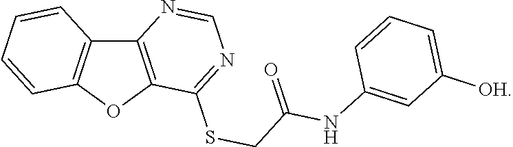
C12=C(OC3=C1C=CC=C3)C(SCC(NC1=CC([OH])=CC=C1)=O)=NC=N2
